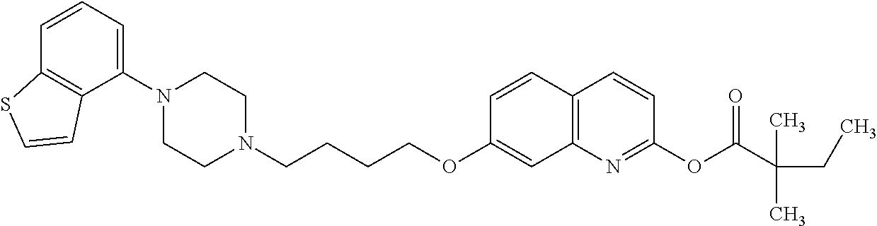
C1(N2CCN(CCCCOC3=CC4=C(C=C3)C=CC(OC(C(CC)(C)C)=O)=N4)CC2)=CC=CC2=C1C=CS2
